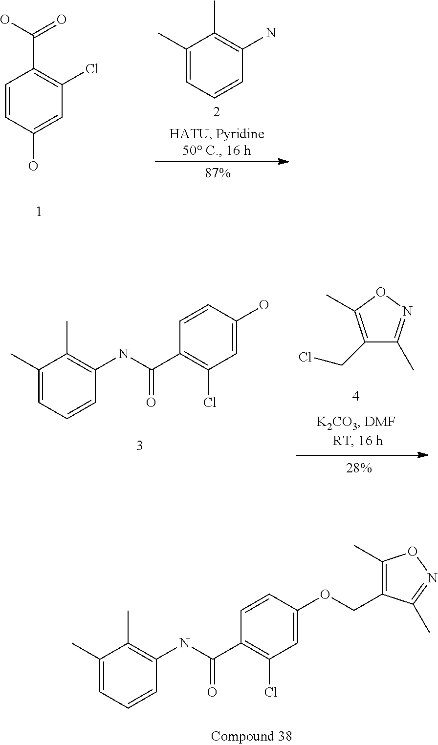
C1(C)=CC=CC(NC(C2=C(Cl)C=C(OCC3=C(C)ON=C3C)C=C2)=O)=C1C.C1(C)=CC=CC(N)=C1C.C1=CC(O)=CC(Cl)=C1C(O)=O.C1(CCl)=C(C)ON=C1C.C1(C)=CC=CC(NC(=O)C2=C(Cl)C=C(O)C=C2)=C1C
